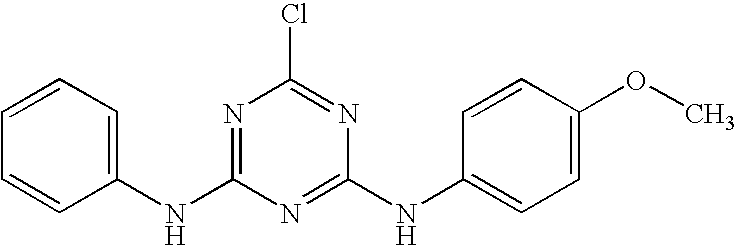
C1(NC2=NC(Cl)=NC(NC3=CC=C(OC)C=C3)=N2)=CC=CC=C1
